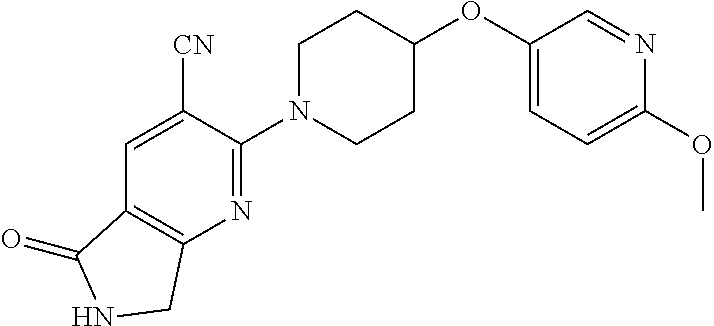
C1(OC2CCN(C3=NC4=C(C=C3[CN])C(=O)NC4)CC2)=CC=C(OC)N=C1
